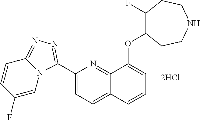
C1(C2=NN=C3N2C=C(F)C=C3)=CC=C2C(=N1)C(OC1C(F)CCNCC1)=CC=C2
